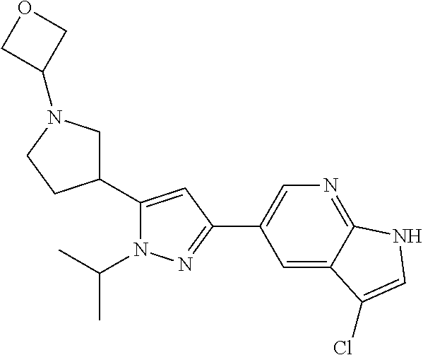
C1C(C2=CC(C3=CN=C4C(=C3)C(Cl)=CN4)=NN2C(C)C)CCN1C1COC1
